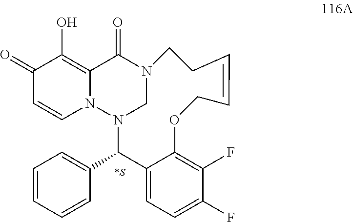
C1(=O)C=CN2C(=C1O)C(=O)N1CN2C(C2=CC=CC=C2)C2=CC=C(F)C(F)=C2OCC=CCC1.[*S]
